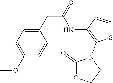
C1=C(OC)C=CC(CC(NC2=C(N3C(=O)OCC3)SC=C2)=O)=C1
